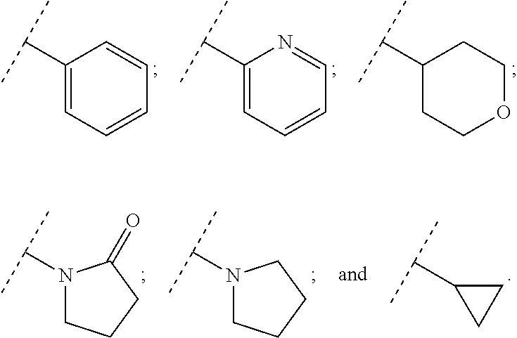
C1(C(C)C)=CC=CC=C1.C1(C(C)C)=CC=CC=N1.C1(C(C)C)CCOCC1.N1(C(C)C)CCCC1=O.N1(C(C)C)CCCC1.C1(C(C)C)CC1
